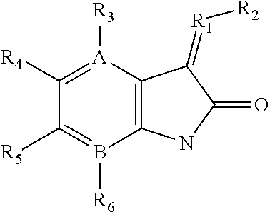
C12=C([A]([R3])=C([R4])C([R5])=B1[R6])C(=[R1][R2])C(=O)N2
